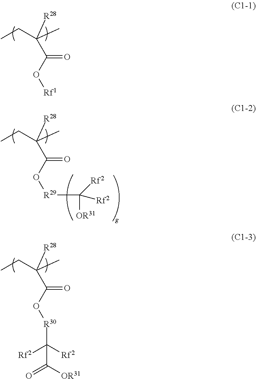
CCC(C)(C(O[Rf1])=O)[R28].CCC(C)(C(O[R29]C([OR31])([Rf2])[Rf2])=O)[R28].CCC(C)(C(O[R30]C([Rf2])([Rf2])C([OR31])=O)=O)[R28]
